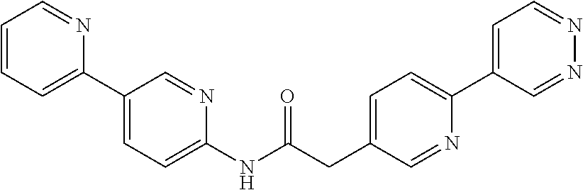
C1=CC=C(C2=CC=C(NC(CC3=CC=C(C4=CC=NN=C4)N=C3)=O)N=C2)N=C1
